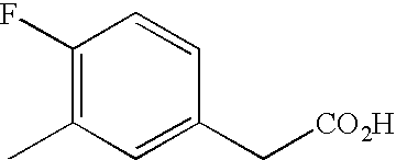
C1(F)=C(C)C=C(C[CO2H])C=C1
